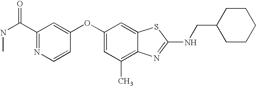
C1=C(OC2=CC(C(NC)=O)=NC=C2)C=C2C(=C1C)N=C(NCC1CCCCC1)S2
